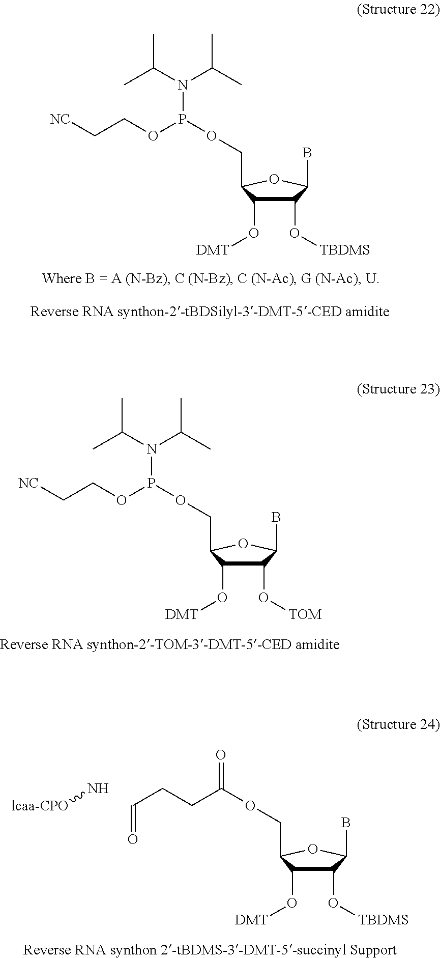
C1(O[TBDMS])C(O[DMT])C(COP(OCC[NC])N(C(C)C)C(C)C)OC1B.C1(O[TOM])C(O[DMT])C(COP(OCC[NC])N(C(C)C)C(C)C)OC1B.C1(O[TBDMS])C(O[DMT])C(COC(CCC=O)=O)OC1B.N[lcaa-CPO]
